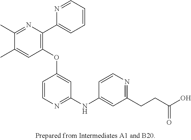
C1(OC2=CC(NC3=CC(CCC(O)=O)=NC=C3)=NC=C2)=C(C2=CC=CC=N2)N=C(C)C(C)=C1
